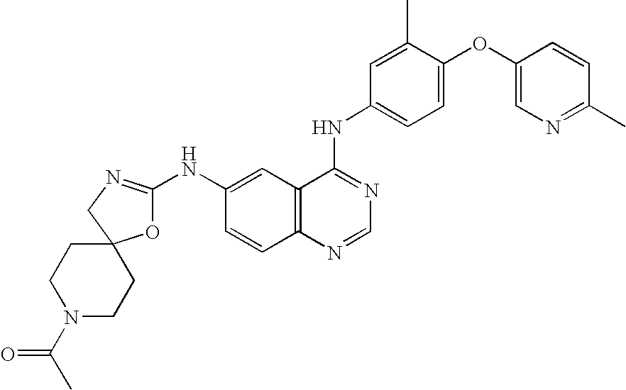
C1N=C(NC2=CC3=C(C=C2)N=CN=C3NC2=CC=C(OC3=CN=C(C)C=C3)C(C)=C2)OC12CCN(C(C)=O)CC2
